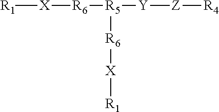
[R1][X][R6][R5]([Y][Z][R4])[R6][X][R1]
